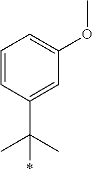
C1=CC(C(C)(C)*)=CC(OC)=C1
